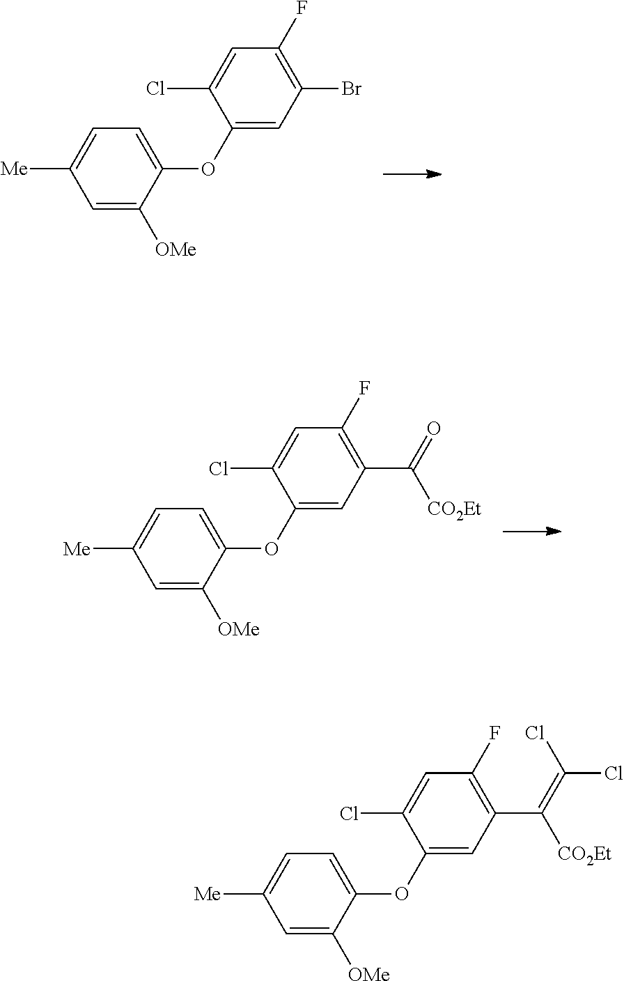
C1=C([OMe])C(OC2=CC(Br)=C(F)C=C2Cl)=CC=C1[Me].C1=C([OMe])C(OC2=CC(C(=O)[CO2Et])=C(F)C=C2Cl)=CC=C1[Me].C1=C([OMe])C(OC2=CC(C(=C(Cl)Cl)[CO2Et])=C(F)C=C2Cl)=CC=C1[Me]
